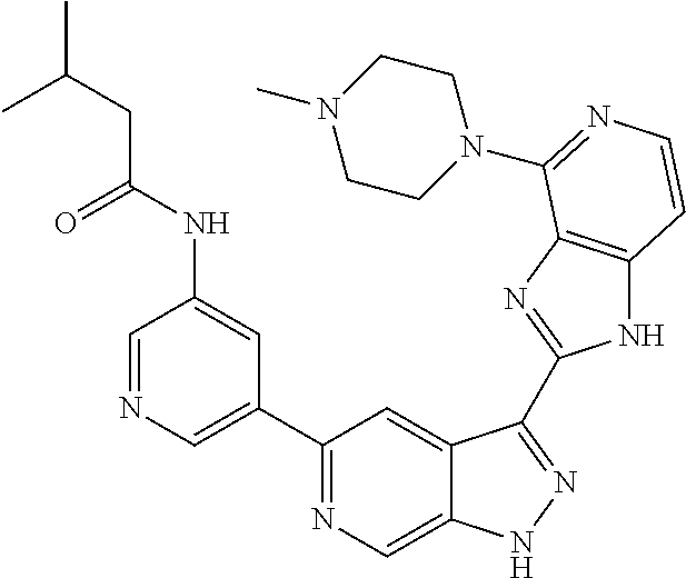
C1=NC=C(C2=NC=C3C(=C2)C(C2=NC4=C(N2)C=CN=C4N2CCN(C)CC2)=NN3)C=C1NC(CC(C)C)=O
